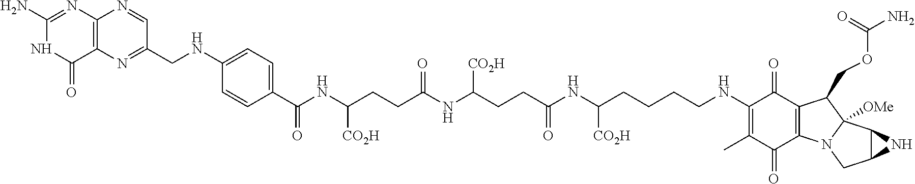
C1(N)=NC2=C(C(=O)N1)N=C(CNC1=CC=C(C(NC(CCC(NC([CO2H])CCC(NC(CCCCNC3=C(C)C(=O)C4=C(C3=O)C(COC(=O)N)C3([OMe])N4CC4C3N4)[CO2H])=O)=O)[CO2H])=O)C=C1)C=N2
